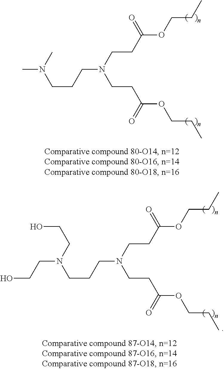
CN(C)CCCN(CCC(OCCC)=O)CCC(OCCC)=O.C(N(CCO)CCCN(CCC(OCCC)=O)CCC(OCCC)=O)CO
